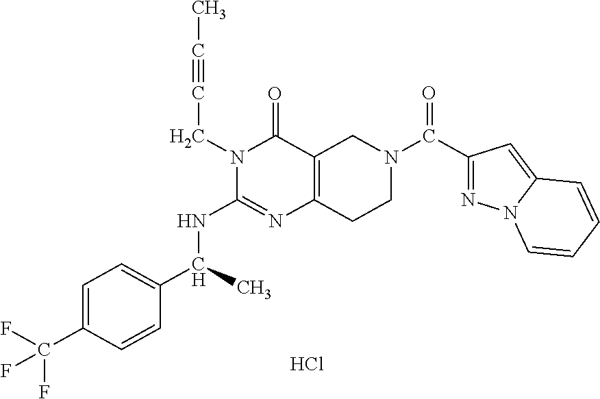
N1(CC#CC)C(NC(C2=CC=C(C(F)(F)F)C=C2)C)=NC2=C(C1=O)CN(C(C1=NN3C(=C1)C=CC=C3)=O)CC2.Cl
